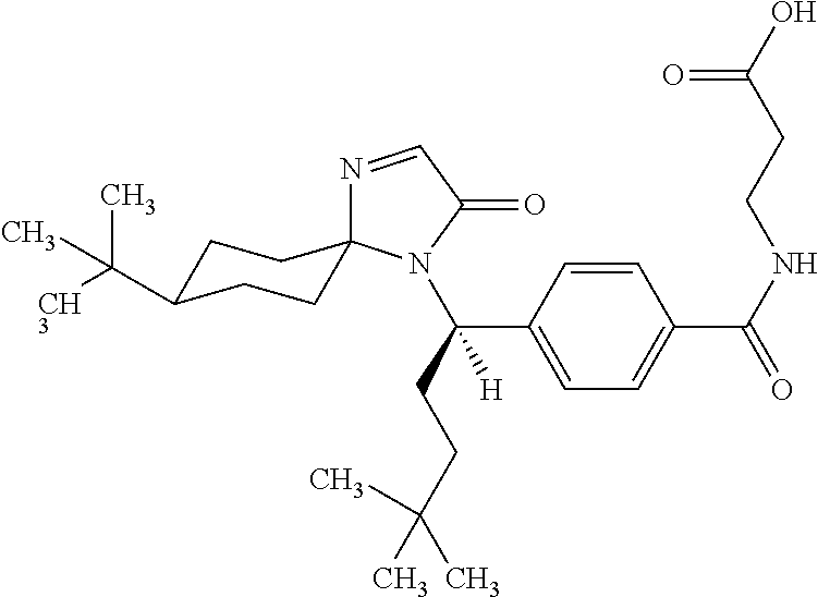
C1=CC(C(CCC(C)(C)C)([H])N2C(=O)C=NC23CCC(C(C)(C)[CH3])CC3)=CC=C1C(NCCC(O)=O)=O
